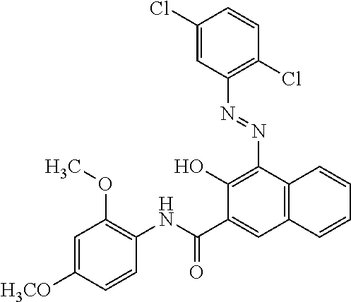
C1(Cl)=CC(N=NC2=C(O)C(C(NC3=C(OC)C=C([H3CO])C=C3)=O)=CC3=C2C=CC=C3)=C(Cl)C=C1
